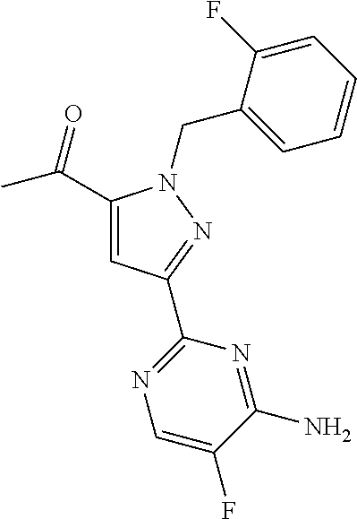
C1(C(=O)C)=CC(C2=NC=C(F)C(N)=N2)=NN1CC1=CC=CC=C1F
